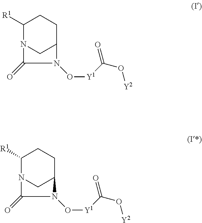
C1([R1])N2CC(CC1)N(O[Y1]C(O[Y2])=O)C2=O.C1([R1])N2CC(CC1)N(O[Y1]C(O[Y2])=O)C2=O
